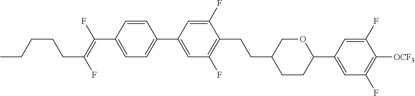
C(C1CCC(C2=CC(F)=C([OCF3])C(F)=C2)OC1)CC1=C(F)C=C(C2=CC=C(C(=C(F)CCCCC)F)C=C2)C=C1F
